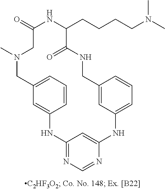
C12=NC=NC(=C1)NC1=CC=CC(=C1)CNC(=O)C(CCCCN(C)C)NC(=O)CN(C)CC1=CC=CC(=C1)N2
